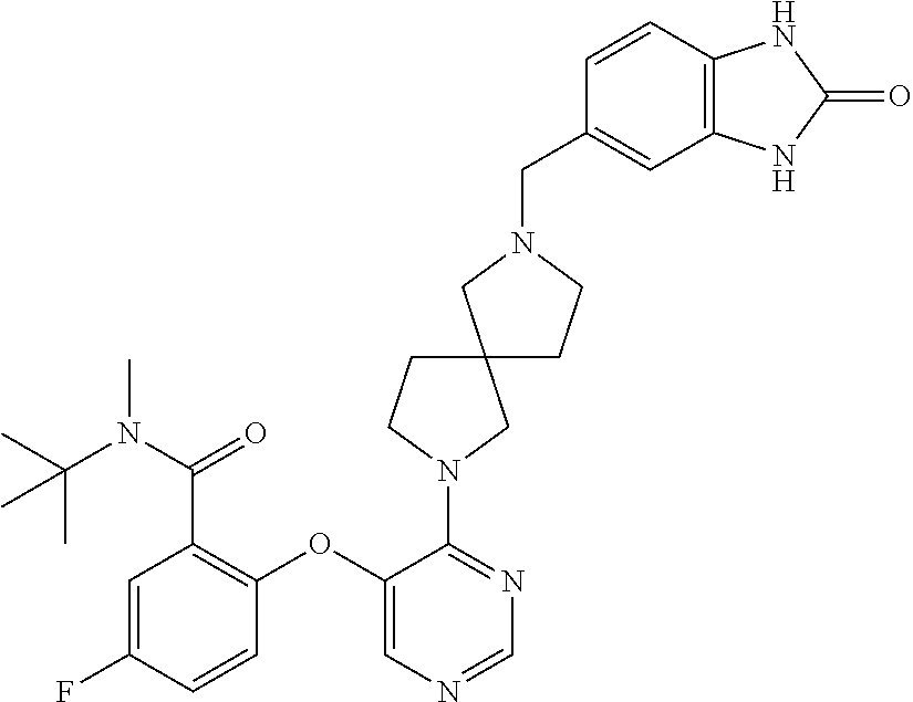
C1=C(F)C=CC(OC2=CN=CN=C2N2CC3(CC2)CCN(CC2=CC4=C(C=C2)NC(=O)N4)C3)=C1C(=O)N(C(C)(C)C)C
